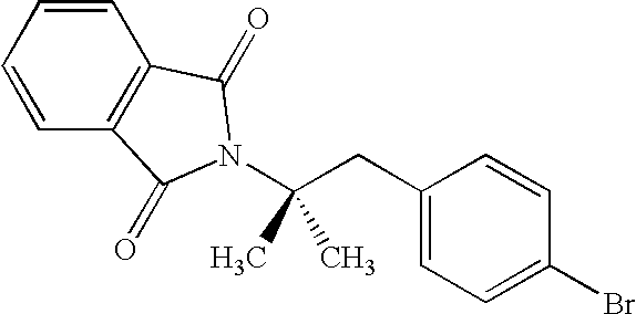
C1=CC=CC2=C1C(=O)N(C(CC1=CC=C(Br)C=C1)(C)C)C2=O
